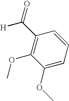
C1(C(=O)[H])=C(OC)C(OC)=CC=C1
